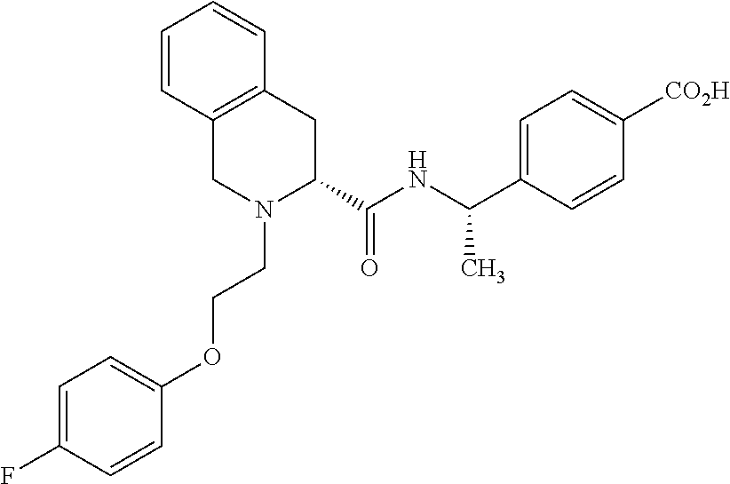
C1=CC(OCCN2C(C(NC(C3=CC=C([CO2H])C=C3)C)=O)CC3=C(C2)C=CC=C3)=CC=C1F
